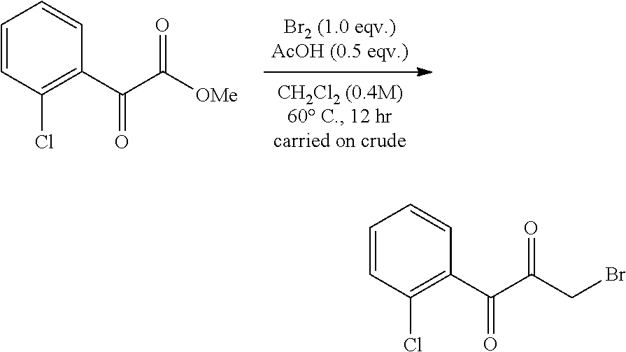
C1=CC(Cl)=C(C(C([OMe])=O)=O)C=C1.C1=CC(Cl)=C(C(C(CBr)=O)=O)C=C1
